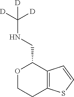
O1CCC2=C(C=CS2)C1CNC([D])([D])[D]
